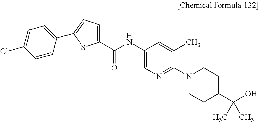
C1(C(NC2=CN=C(N3CCC(C(O)(C)C)CC3)C(C)=C2)=O)=CC=C(C2=CC=C(Cl)C=C2)S1
